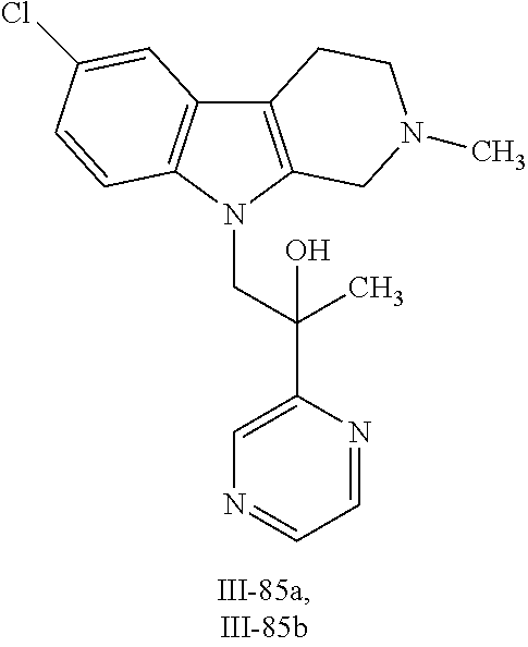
C12=C(N(CC(C3=CN=CC=N3)(C)O)C3=C1C=C(Cl)C=C3)CN(C)CC2
